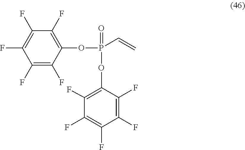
C1(F)=C(F)C(F)=C(F)C(OP(C=C)(=O)OC2=C(F)C(F)=C(F)C(F)=C2F)=C1F
